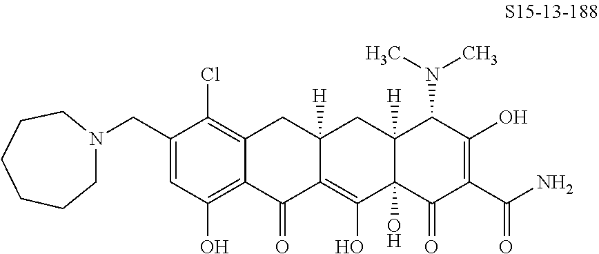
N1(CC2=CC(O)=C3C(=C2Cl)CC2([H])C(=C(O)C4(O)C([H])(C2)C(N(C)C)C(O)=C(C(N)=O)C4=O)C3=O)CCCCCC1
